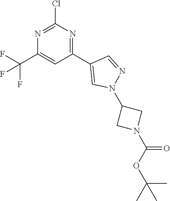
N1=C(Cl)N=C(C2=CN(C3CN(C(=O)OC(C)(C)C)C3)N=C2)C=C1C(F)(F)F
